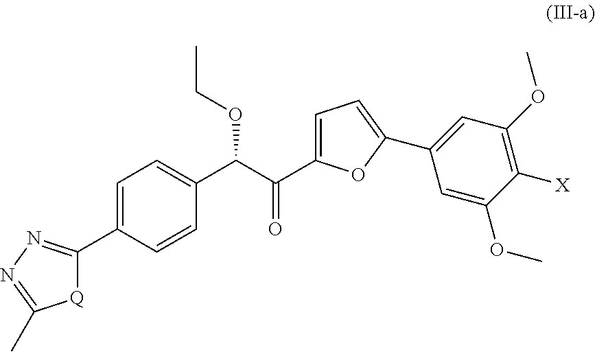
C1=C(C2=NN=C(C)[Q]2)C=CC(C(OCC)C(C2=CC=C(C3=CC(OC)=C([X])C(OC)=C3)O2)=O)=C1
